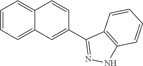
C1=CC=C2C(=C1)C=CC(C1=NNC3=C1C=CC=C3)=C2
